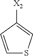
C1([X2])=CSC=C1
